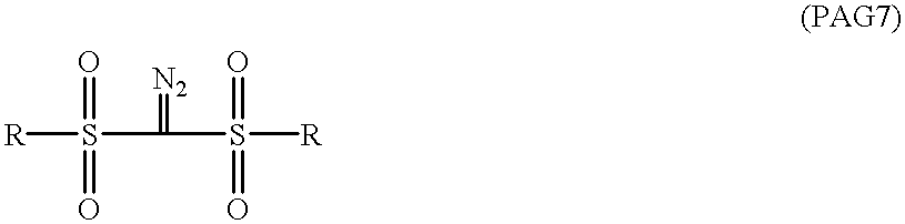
[R]S(=O)(C(=[N2])S(=O)([R])=O)=O
